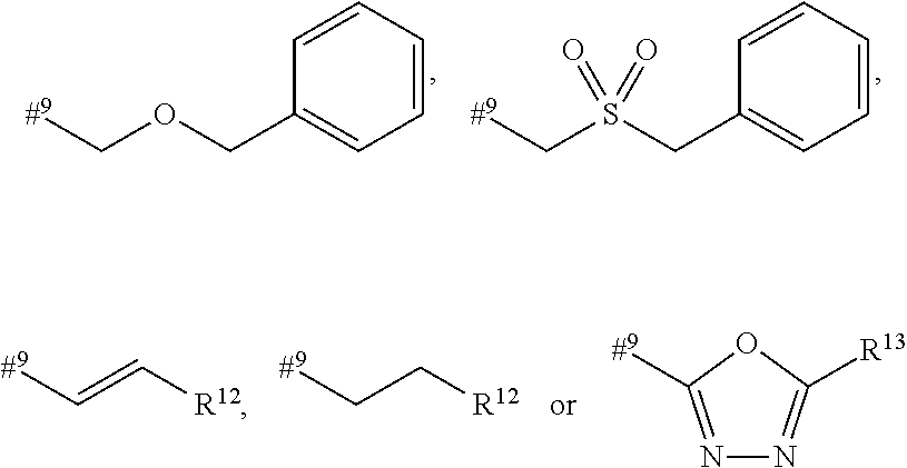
[#9]COCC1=CC=CC=C1.[#9]CS(CC1=CC=CC=C1)(=O)=O.[#9]C=C[R12].[#9]CC[R12].N1=C([#9])OC([R13])=N1
